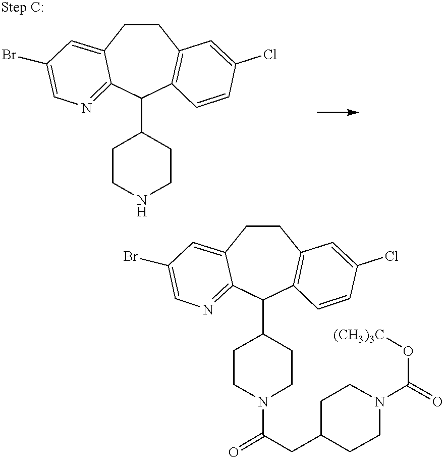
C1CC2=CC(Br)=CN=C2C(C2CCNCC2)C2=C1C=C(Cl)C=C2.C1CC2=CC(Br)=CN=C2C(C2CCN(C(=O)CC3CCN(C(=O)O[(CH3)3C])CC3)CC2)C2=C1C=C(Cl)C=C2
